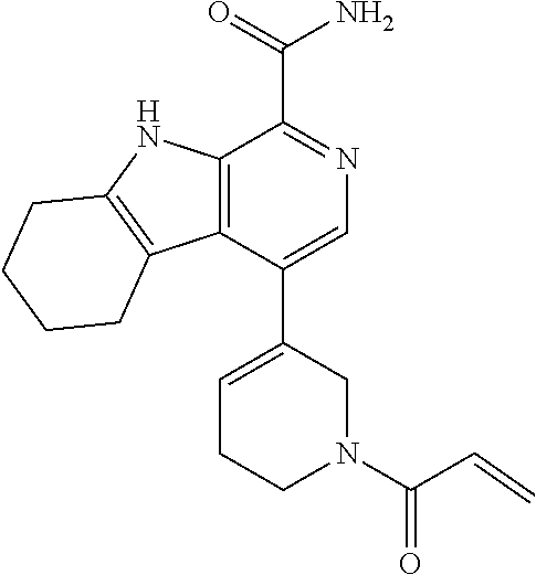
C12=C(C(C3=CCCN(C(C=C)=O)C3)=CN=C1C(=O)N)C1=C(N2)CCCC1
